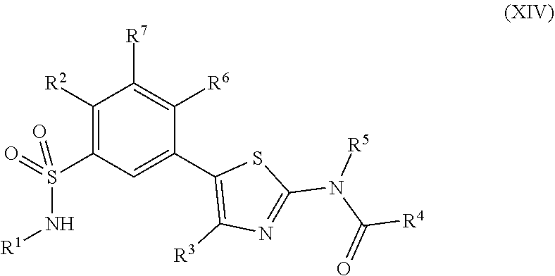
C1([R2])=C(S(=O)(N[R1])=O)C=C(C2=C([R3])N=C(N(C([R4])=O)[R5])S2)C([R6])=C1[R7]
